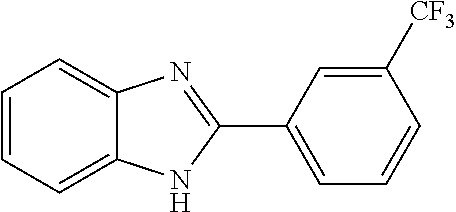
C1=CC=C2C(=C1)N=C(C1=CC=CC([CF3])=C1)N2
